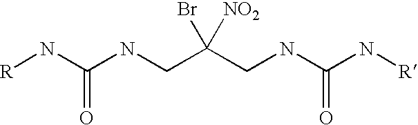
[R]NC(NCC(CNC(N[R])=O)([NO2])Br)=O
